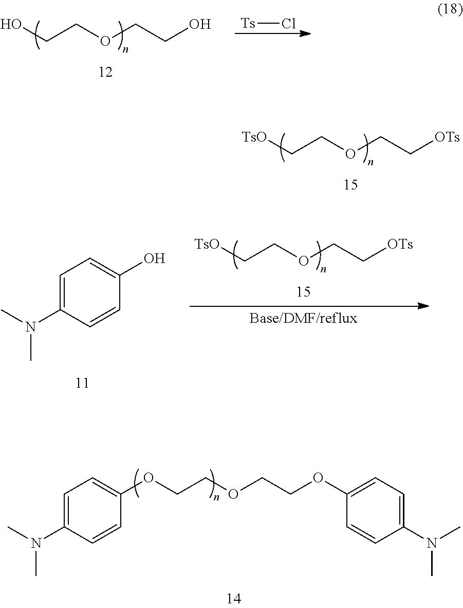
[TsO]CCOCC[OTs].C1=C(N(C)C)C=CC(O)=C1.C1=C(N(C)C)C=CC(OCCOCCOC2=CC=C(N(C)C)C=C2)=C1.OCCOCCO.[Ts]Cl.[TsO]CCOCC[OTs]
